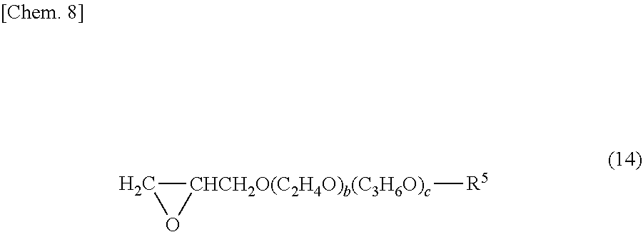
C1[CHCH2O(C2H4O)b(C3H6O)c]([R5])O1
